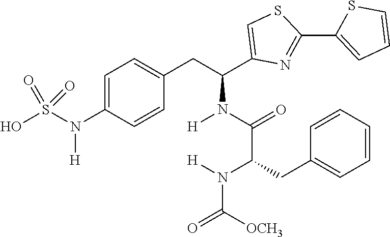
C1=C(N(S(O)(=O)=O)[H])C=CC(CC(N(C(C(CC2=CC=CC=C2)N([H])C([OCH3])=O)=O)[H])C2=CSC(C3=CC=CS3)=N2)=C1
